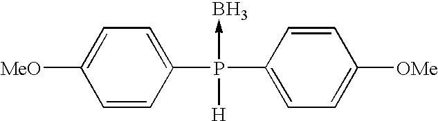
C1=CC(P(C2=CC=C([OMe])C=C2)(->B)[H])=CC=C1[MeO]
